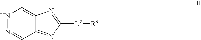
N1N=CC2=NC([L2][R3])=NC2=C1
